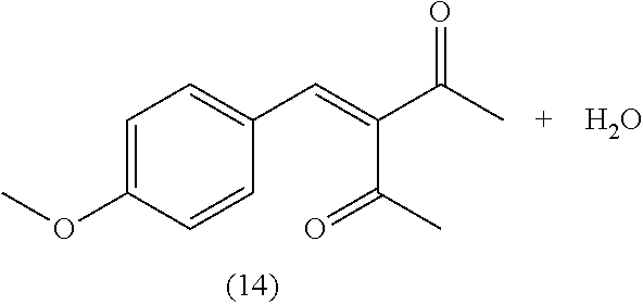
C1(C=C(C(C)=O)C(C)=O)=CC=C(OC)C=C1.O
